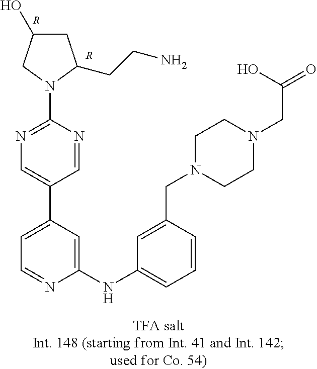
C1=C(C2=CN=C(N3C(CCN)CC(O)C3)N=C2)C=C(NC2=CC=CC(CN3CCN(CC(=O)O)CC3)=C2)N=C1.[R].[R]
